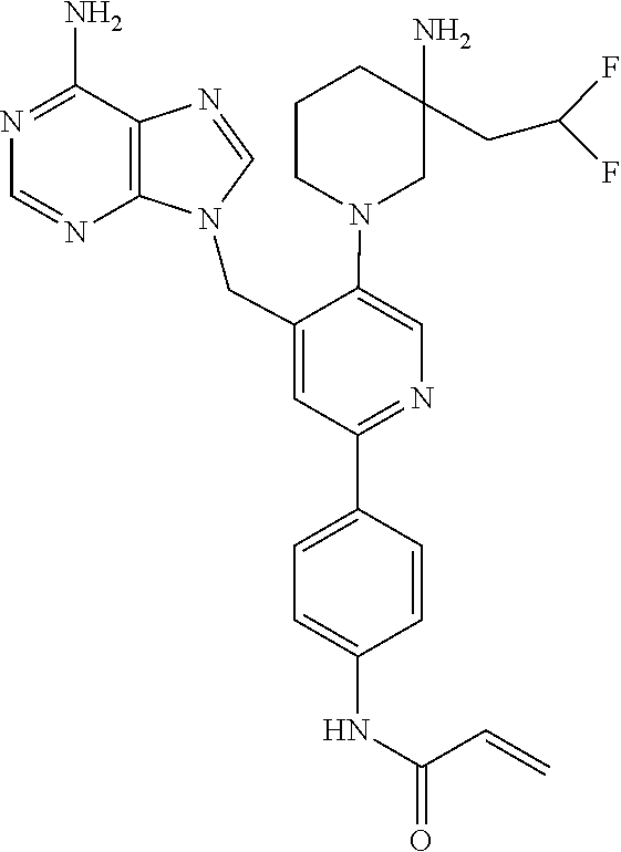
C1=NC2=C(N1CC1=CC(C3=CC=C(NC(C=C)=O)C=C3)=NC=C1N1CC(N)(CC(F)F)CCC1)N=CN=C2N
